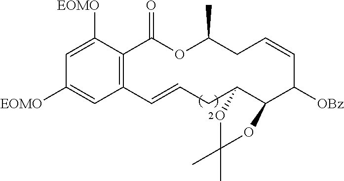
C12=C(C([EOMO])=CC([EOMO])=C1)C(=O)OC(C)CC=CC([OBz])C1C(CC=C2)OC(C)(C)O1
